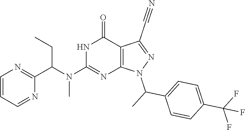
C1=CC=NC(C(N(C2=NC3=C(C(=O)N2)C(C#N)=NN3C(C)C2=CC=C(C(F)(F)F)C=C2)C)CC)=N1
